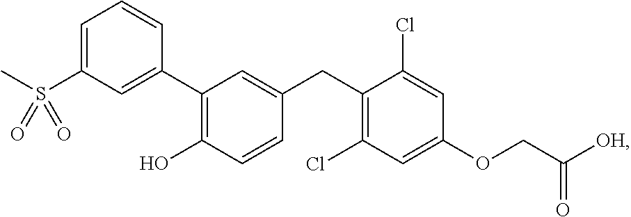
C1=C(S(C)(=O)=O)C=C(C2=C(O)C=CC(CC3=C(Cl)C=C(OCC([OH])=O)C=C3Cl)=C2)C=C1
